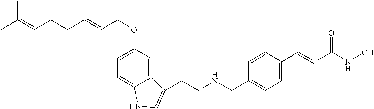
C1(OCC=C(CCC=C(C)C)C)=CC=C2C(=C1)C(CCNCC1=CC=C(C=CC(NO)=O)C=C1)=CN2
